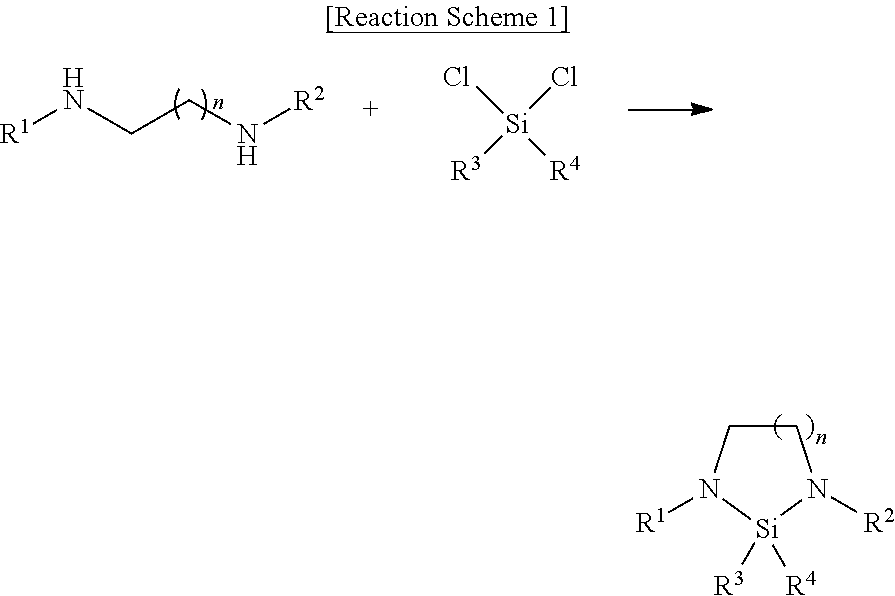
C1CN([R1])[Si]([R3])([R4])N1[R2].[R1]NCCN[R2].Cl[Si]([R4])(Cl)[R3]
